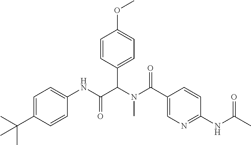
C1=C(C(C)(C)C)C=CC(NC(C(N(C(=O)C2=CN=C(NC(C)=O)C=C2)C)C2=CC=C(OC)C=C2)=O)=C1
